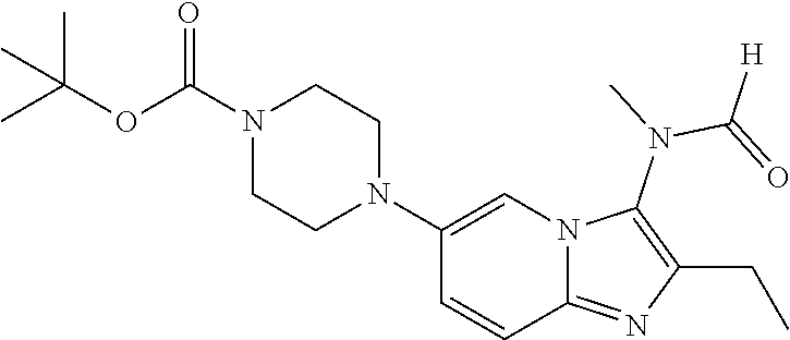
N1(C2=CN3C(=NC(CC)=C3N(C)C(=O)[H])C=C2)CCN(C(OC(C)(C)C)=O)CC1
